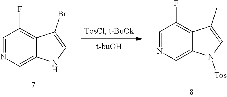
C1=NC=C2C(=C1F)C(Br)=CN2.C1=NC=C2C(=C1F)C(C)=CN2[Tos].[t-buOH]
